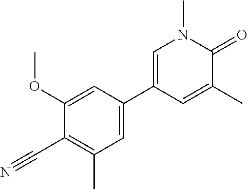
C1=C(C)C(=O)N(C)C=C1C1=CC(C)=C(C#N)C(OC)=C1
